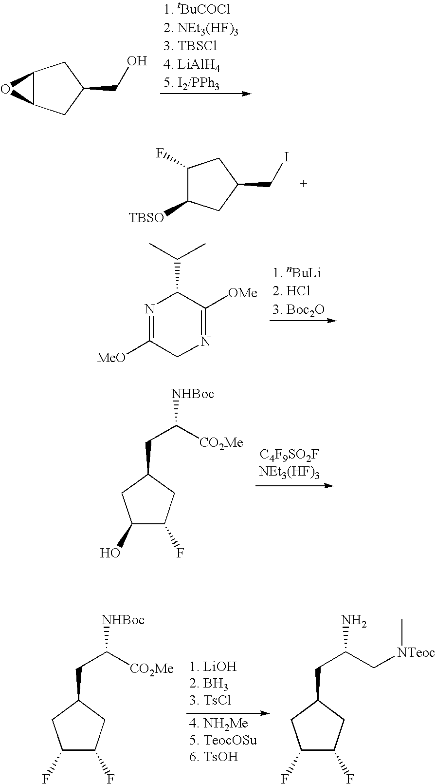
C12C(CC(CO)C1)O2.C1(F)C([TBSO])CC(CI)C1.N1=C([MeO])CN=C([OMe])C1C(C)C.C1(O)C(F)CC(CC([CO2Me])[NHBoc])C1.C1(F)C(F)CC(CC([CO2Me])[NHBoc])C1.C1(F)C(F)CC(CC(C[NTeoc]C)N)C1
